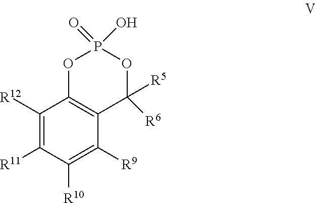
C1([R12])=C([R11])C([R10])=C([R9])C2=C1OP(=O)(O)OC2([R5])[R6]
